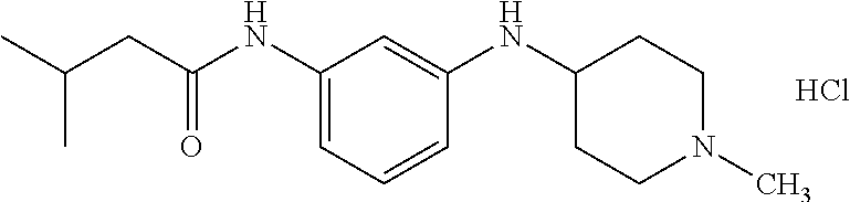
Cl.CC(CC(NC1=CC=CC(NC2CCN(C)CC2)=C1)=O)C
